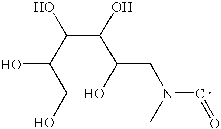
C(C(C(CO)O)O)(C(O)CN(C=O)C)O
